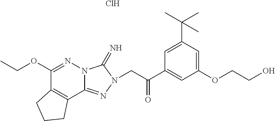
N12C(=NN(CC(C3=CC(OCCO)=CC(C(C)(C)C)=C3)=O)C1=N)C1=C(C(OCC)=N2)CCC1.Cl
